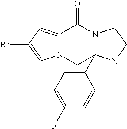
N12C(=CC(Br)=C1)C(=O)N1C(C3=CC=C(F)C=C3)(C2)NCC1
